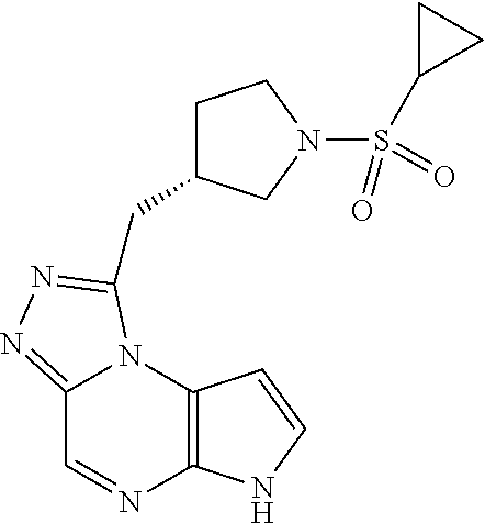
C12=C(N3C(=NN=C3CC3CCN(S(C4CC4)(=O)=O)C3)C=N1)C=CN2
